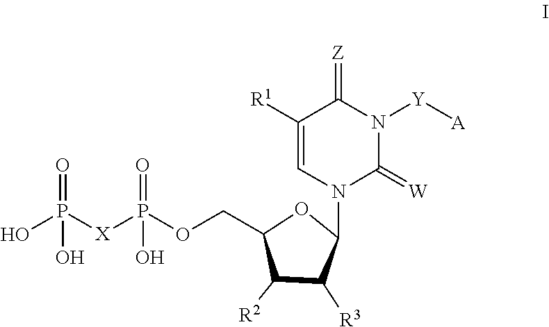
OP([X]P(OCC1C([R2])C([R3])C(N2C(=[W])N([Y][A])C(=[Z])C([R1])=C2)O1)(O)=O)(=O)O
